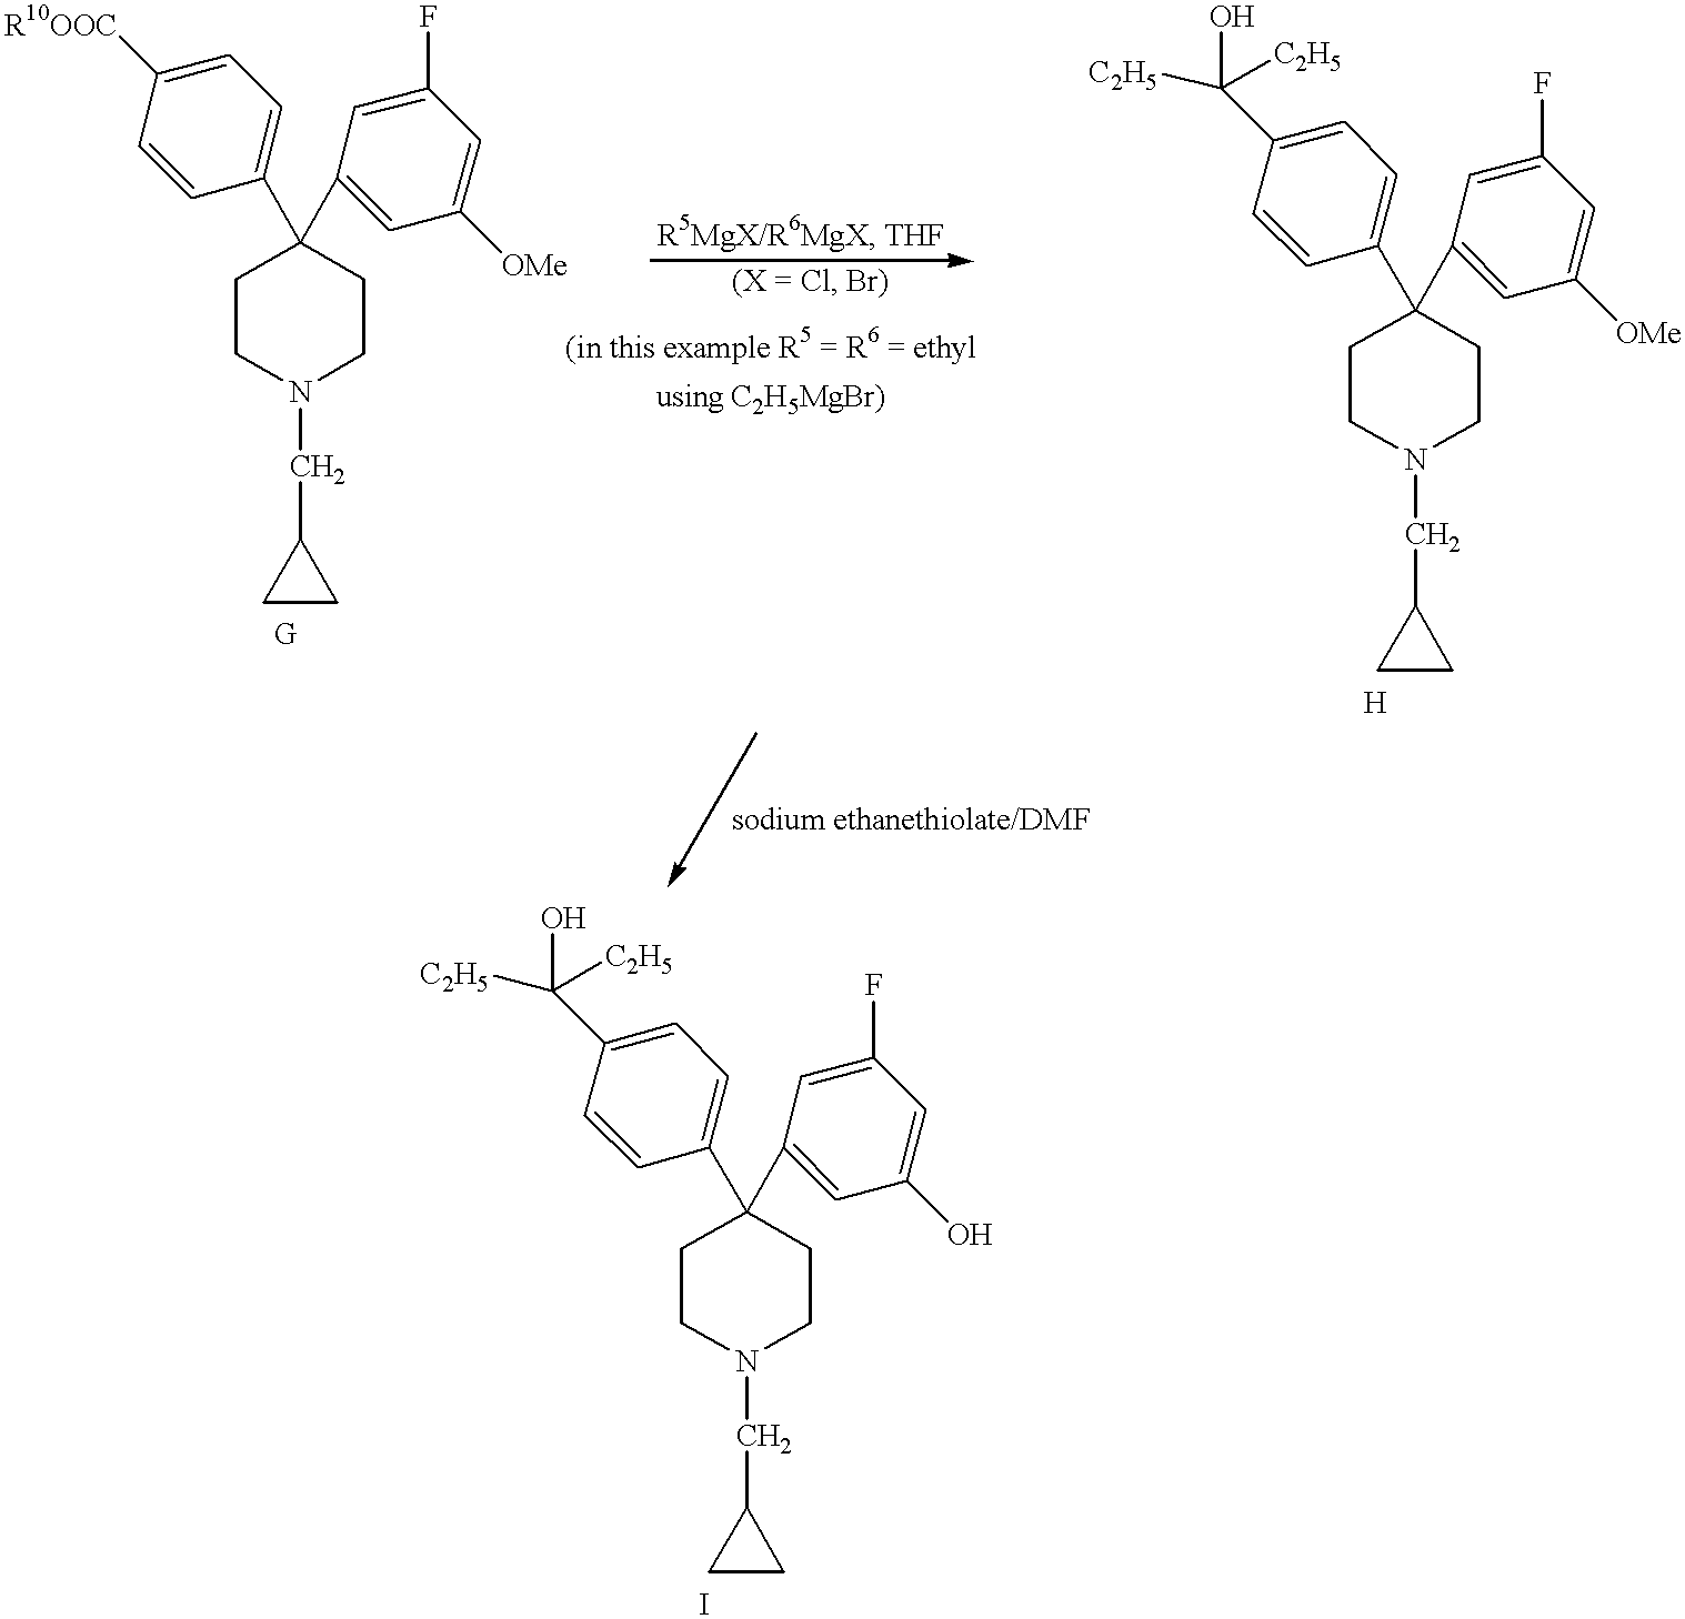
C1CN(CC2CC2)CCC1(C1=CC=C([R10OOC])C=C1)C1=CC([OMe])=CC(F)=C1.C1CN(CC2CC2)CCC1(C1=CC=C(C([C2H5])(O)[C2H5])C=C1)C1=CC([OMe])=CC(F)=C1.C1CN(CC2CC2)CCC1(C1=CC=C(C([C2H5])(O)[C2H5])C=C1)C1=CC(O)=CC(F)=C1
